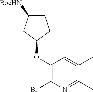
C1(OC2CCC([BocHN])C2)=C(Br)N=C(C)C(C)=C1
